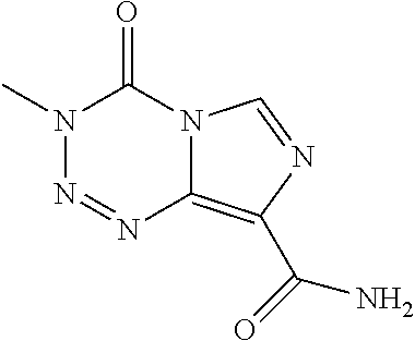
C1(=O)N(C)N=NC2=C(C(=O)N)N=CN12
